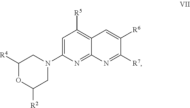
C1=C(N2CC([R4])OC([R2])C2)N=C2C(=C1[R5])C=C([R6])C([R7])=N2
